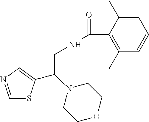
C1=NC=C(C(N2CCOCC2)CNC(=O)C2=C(C)C=CC=C2C)S1
